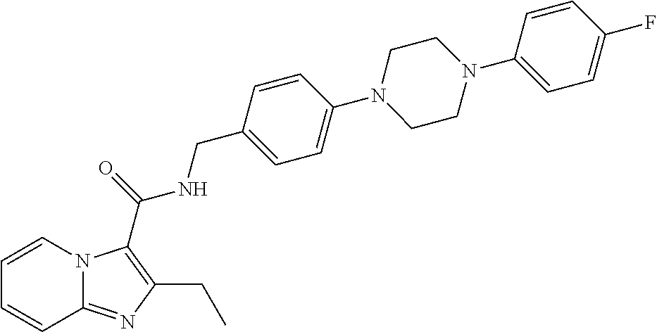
C1=CN2C(=NC(CC)=C2C(=O)NCC2=CC=C(N3CCN(C4=CC=C(F)C=C4)CC3)C=C2)C=C1
